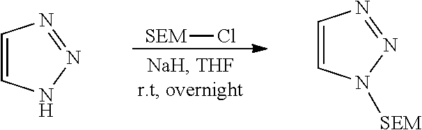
[SEM]Cl.C1=CNN=N1.C1=CN([SEM])N=N1
